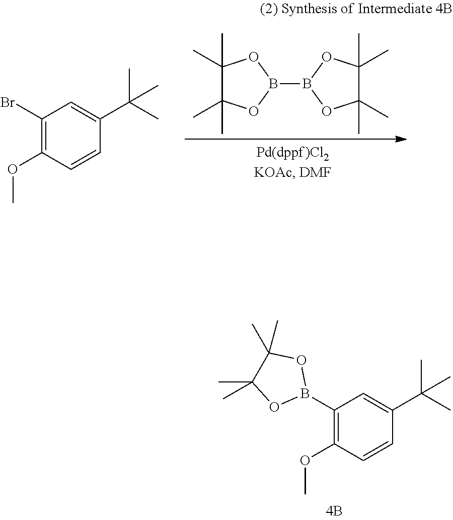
C1(Br)=C(OC)C=CC(C(C)(C)C)=C1.B1(B2OC(C)(C)C(C)(C)O2)OC(C)(C)C(C)(C)O1.C1(B2OC(C)(C)C(C)(C)O2)=C(OC)C=CC(C(C)(C)C)=C1
